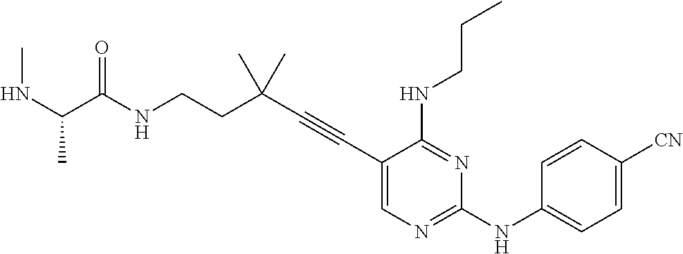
N(CCC(C#CC1=CN=C(NC2=CC=C([CN])C=C2)N=C1NCCC)(C)C)C(=O)C(NC)C
